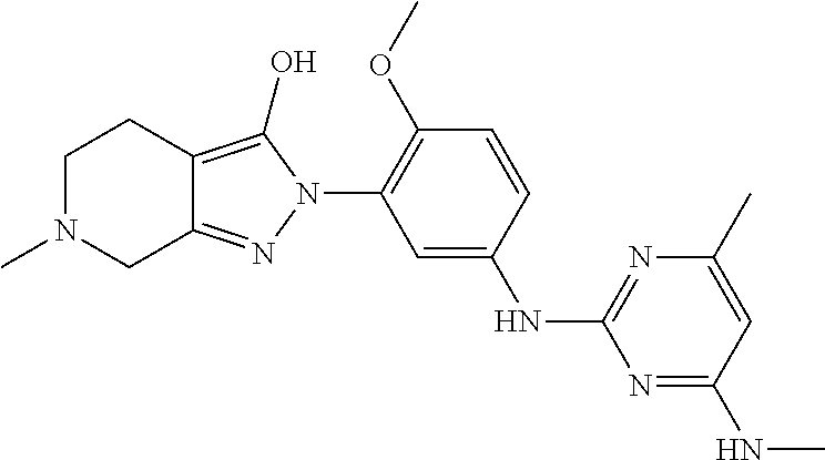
C1=CC(OC)=C(N2C(O)=C3C(=N2)CN(C)CC3)C=C1NC1=NC(C)=CC(NC)=N1
